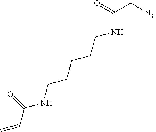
C(NCCCCCNC(C=C)=O)(C[N3])=O
